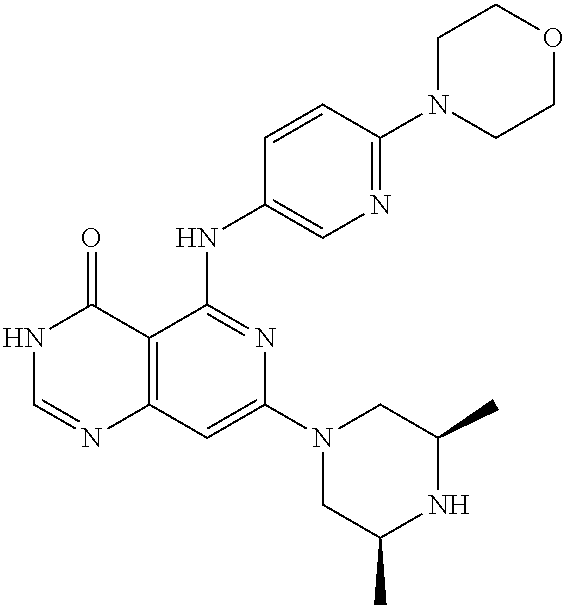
C12=C(C=C(N3CC(C)NC(C)C3)N=C1NC1=CN=C(N3CCOCC3)C=C1)N=CNC2=O
